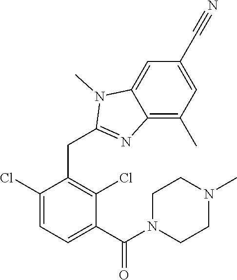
C1(Cl)=CC=C(C(=O)N2CCN(C)CC2)C(Cl)=C1CC1=NC2=C(C)C=C(C#N)C=C2N1C
